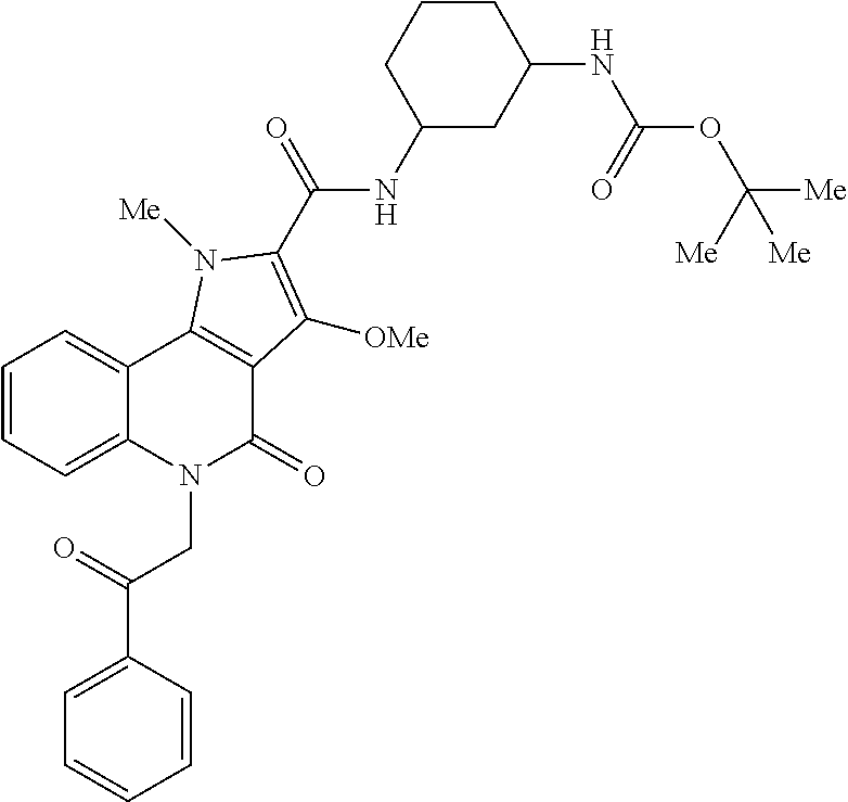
C12=CC=CC=C1N(CC(=O)C1=CC=CC=C1)C(=O)C1=C2N([Me])C(C(=O)NC2CC(NC(OC([Me])([Me])[Me])=O)CCC2)=C1[OMe]
